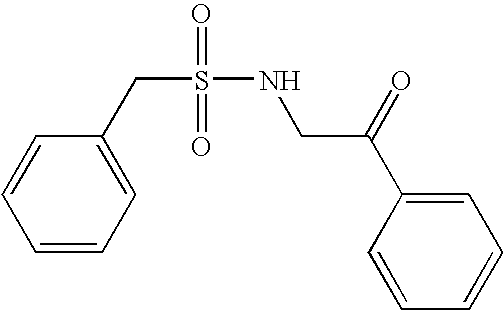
C1=CC=C(CS(=O)(=O)NCC(C2=CC=CC=C2)=O)C=C1
